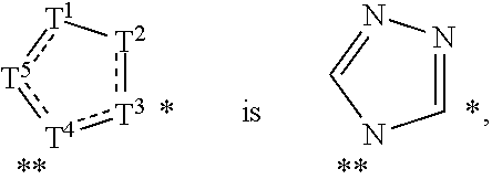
C1=NN=CN1.[T3]1:[T2][T1]:[T5]:[T4]:1
